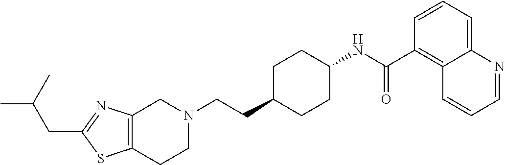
C1(CC(C)C)=NC2=C(S1)CCN(CCC1CCC(NC(C3=C4C(=CC=C3)N=CC=C4)=O)CC1)C2
